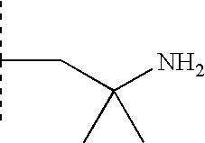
CC(C)CC(N)(C)C
